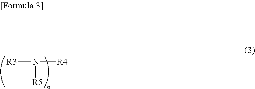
N([R4])([R5])[R3]
